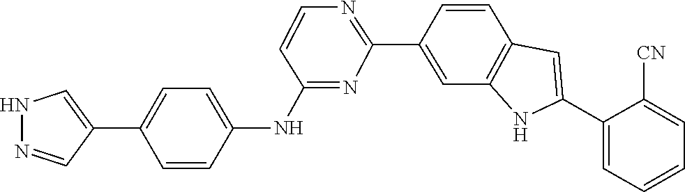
C1=CC2=C(NC(C3=CC=CC=C3[CN])=C2)C=C1C1=NC=CC(NC2=CC=C(C3=CNN=C3)C=C2)=N1
